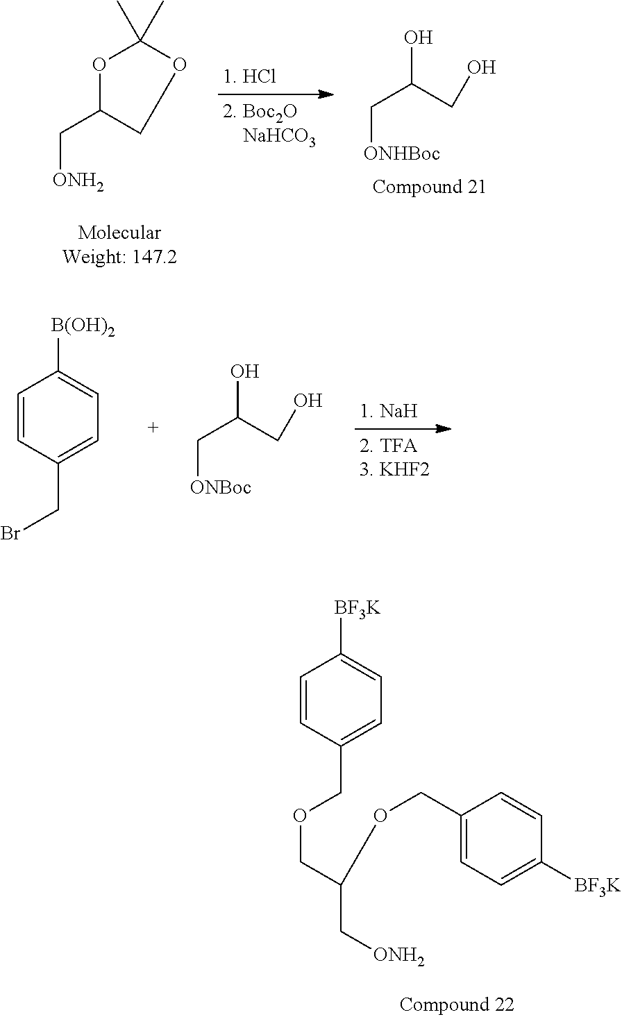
O1C(C[ONH2])COC1(C)C.OC(CO)C[ONHBoc].C1=CC(CBr)=CC=C1[B(OH)2].OC(C[ONBoc])CO.C1=CC(COCC(C[ONH2])OCC2=CC=C([BF3K])C=C2)=CC=C1[BF3K]
